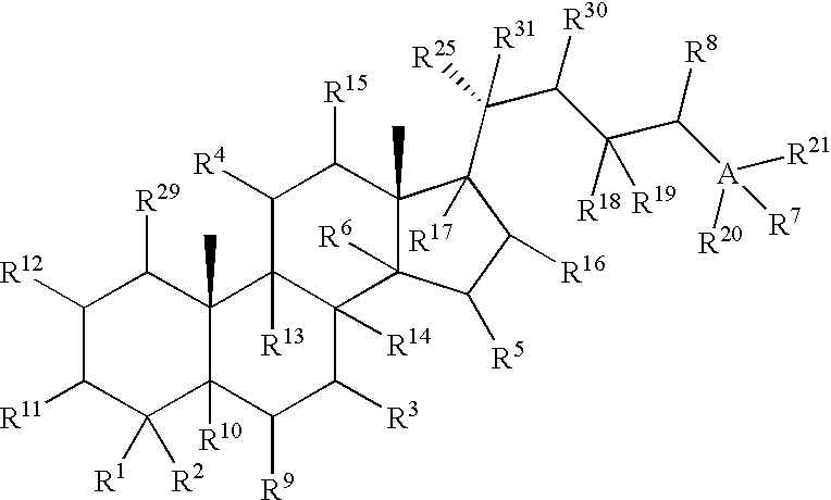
C1([R12])C([R11])C([R1])([R2])C2([R10])C(C)(C1[R29])C1([R13])C([R14])(C([R3])C2[R9])C2([R6])C(C)(C([R15])C1[R4])C(C(C([R30])C(C([R8])[A]([R20])([R21])[R7])([R18])[R19])([R25])[R31])([R17])C([R16])C2[R5]
